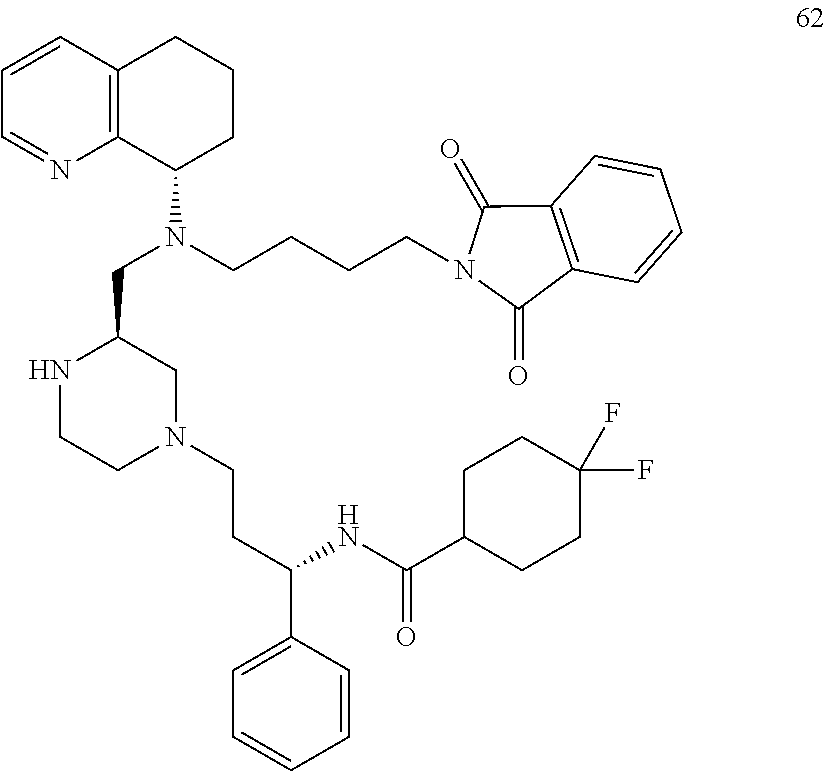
N1(CCC(C2=CC=CC=C2)NC(C2CCC(F)(F)CC2)=O)CCNC(CN(C2CCCC3=C2N=CC=C3)CCCCN2C(=O)C3=C(C2=O)C=CC=C3)C1
